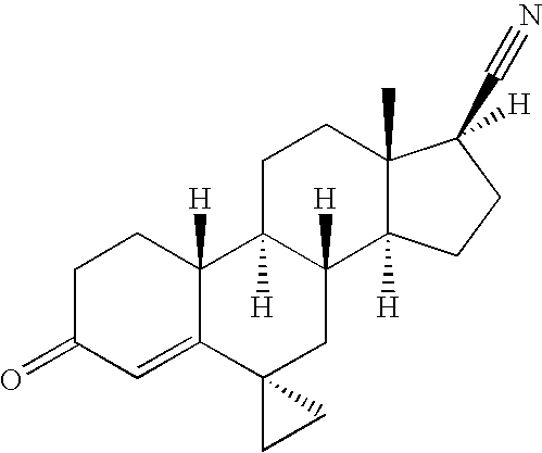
C1=C2C([H])(CCC1=O)C1([H])C([H])(CC23CC3)C2([H])C(C)(CC1)C(C#N)([H])CC2
